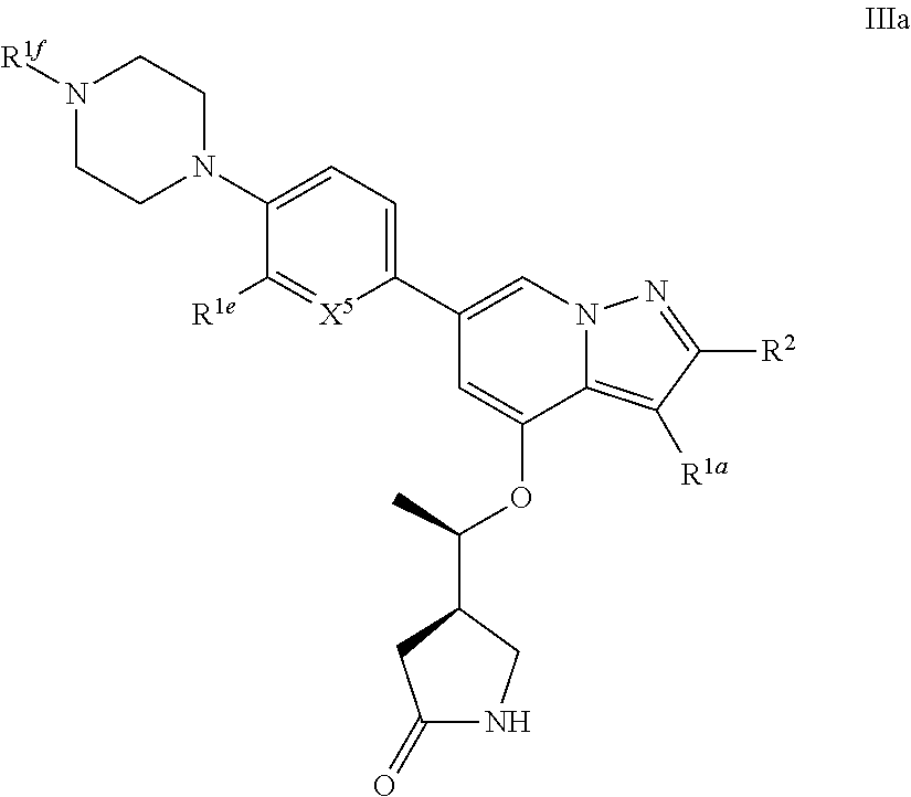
C1(C2=CC=C(N3CCN([R1f])CC3)C([R1e])=[X5]2)=CN2C(=C([R1a])C([R2])=N2)C(OC(C)C2CC(=O)NC2)=C1
